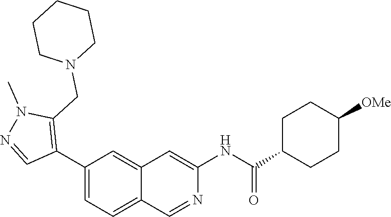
C1(C2=C(CN3CCCCC3)N(C)N=C2)=CC=C2C(=C1)C=C(NC(=O)C1CCC([OMe])CC1)N=C2
